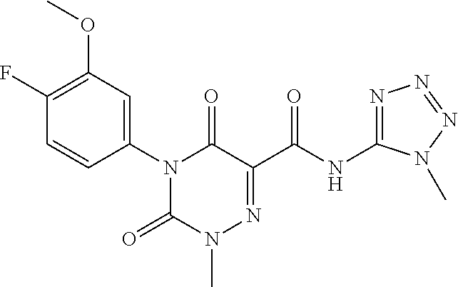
C1=CC(N2C(=O)N(C)N=C(C(NC3=NN=NN3C)=O)C2=O)=CC(OC)=C1F
